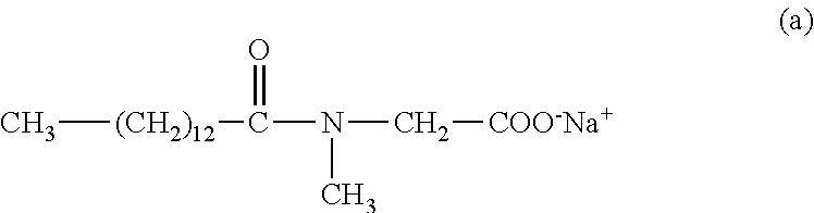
C[(CH2)12]C(N(C[COO-Na+])C)=O
